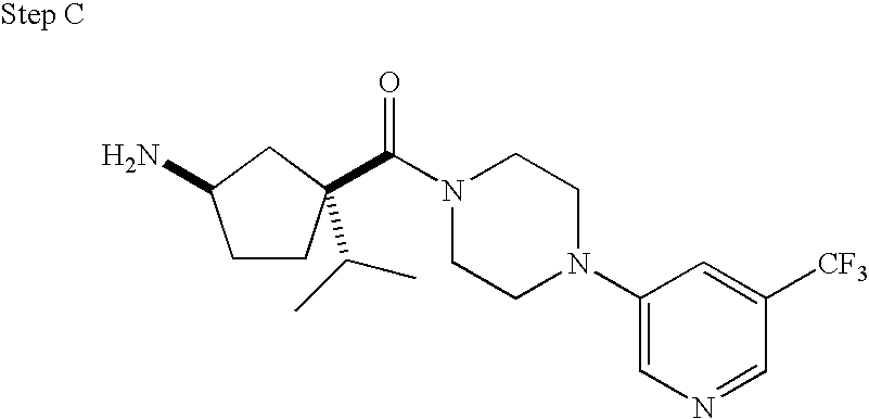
NC1CCC(C(=O)N2CCN(C3=CN=CC([CF3])=C3)CC2)(C(C)C)C1
